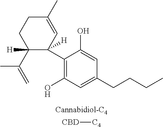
C1(C2([H])C=C(C)CCC2(C(=C)C)[H])=C(O)C=C(CCCC)C=C1O.[CBD][C4]
